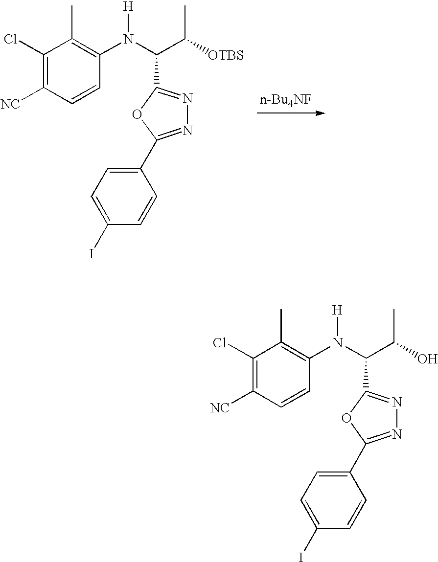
C1(Cl)=C([NC])C=CC(N(C(C([OTBS])C)C2=NN=C(C3=CC=C(I)C=C3)O2)[H])=C1C.C1(Cl)=C([NC])C=CC(N(C(C(O)C)C2=NN=C(C3=CC=C(I)C=C3)O2)[H])=C1C
